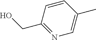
C1=CC(CO)=NC=C1C
